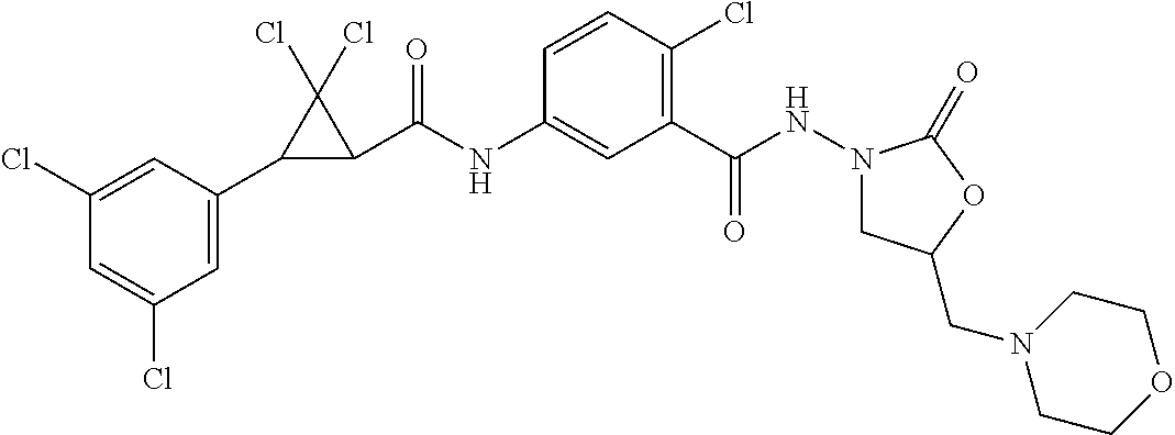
C1(Cl)=CC(C2C(C(NC3=CC(C(=O)NN4CC(CN5CCOCC5)OC4=O)=C(Cl)C=C3)=O)C2(Cl)Cl)=CC(Cl)=C1
